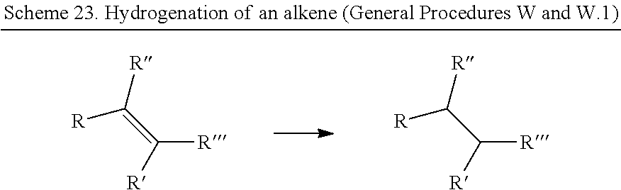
[R]C(=C([R])[R])[R].[R]C(C([R])[R])[R]
